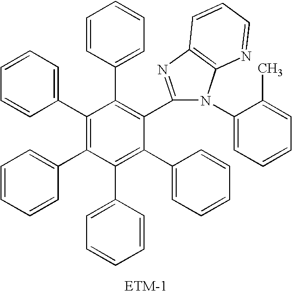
C1(C2=CC=CC=C2)=C(C2=CC=CC=C2)C(C2=CC=CC=C2)=C(C2=CC=CC=C2)C(C2=NC3=C(N2C2=CC=CC=C2C)N=CC=C3)=C1C1=CC=CC=C1
